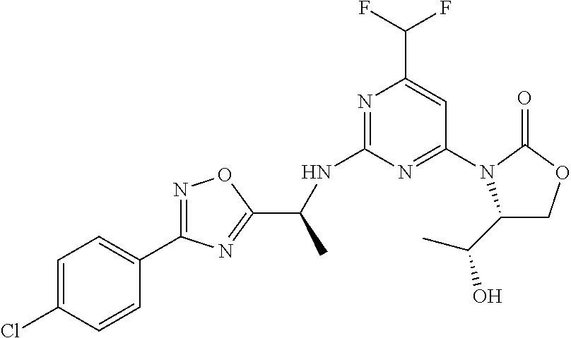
N1=C(NC(C)C2=NC(C3=CC=C(Cl)C=C3)=NO2)N=C(N2C(C(C)O)COC2=O)C=C1C(F)F
